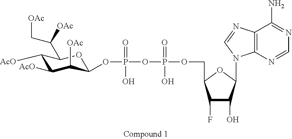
C1([AcO])C([AcO])C([OAc])C(OP(=O)(O)OP(=O)(O)OCC2C(F)C(O)C(N3C4=C(N=C3)C(N)=NC=N4)O2)OC1C(C[OAc])[OAc]
